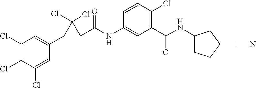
C1(Cl)=C(Cl)C(Cl)=CC(C2C(C(NC3=CC(C(=O)NC4CCC(C#N)C4)=C(Cl)C=C3)=O)C2(Cl)Cl)=C1
